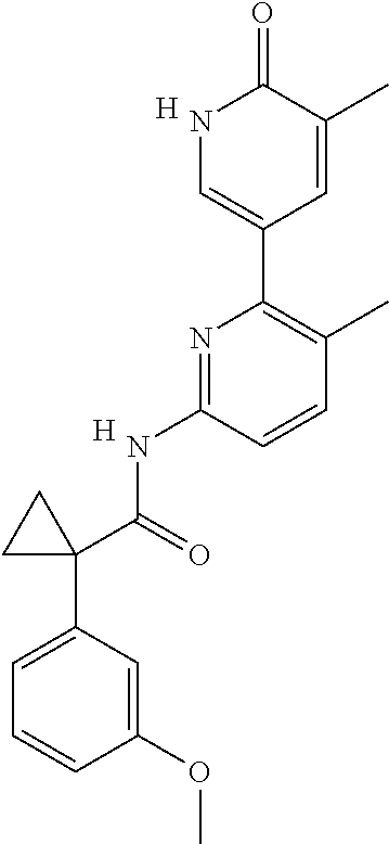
N1C=C(C2=C(C)C=CC(NC(C3(C4=CC=CC(OC)=C4)CC3)=O)=N2)C=C(C)C1=O.[H].[H]
